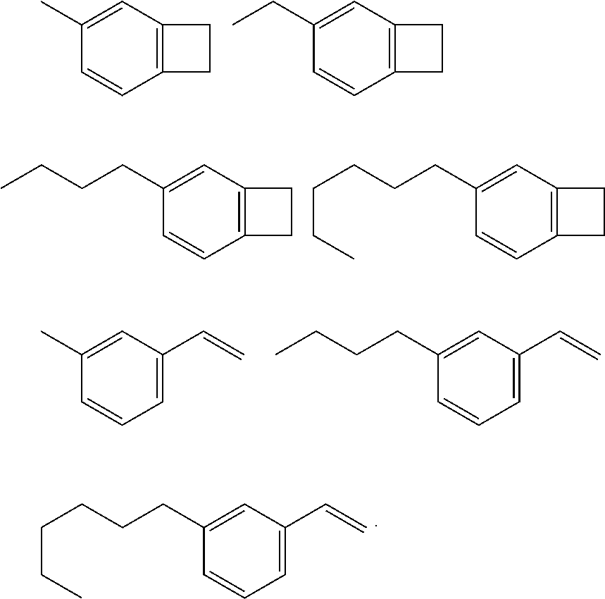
C1(C)=CC2=C(C=C1)CC2.C1(CC)=CC2=C(C=C1)CC2.C1(CCCC)=CC2=C(C=C1)CC2.C1(CCCCCC)=CC2=C(C=C1)CC2.C1(C)=CC(C=C)=CC=C1.C1(CCCC)=CC(C=C)=CC=C1.C1(CCCCCC)=CC(C=C)=CC=C1
